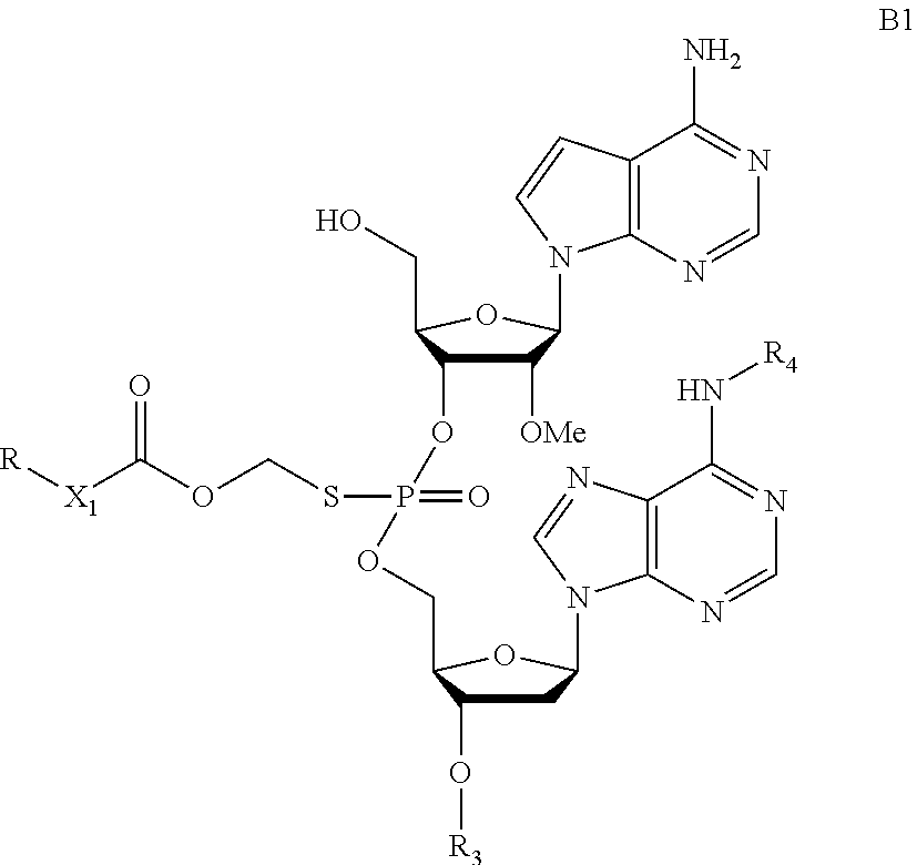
C1([OMe])C(OP(SCOC([X1][R])=O)(=O)OCC2C(O[R3])CC(N3C4=C(N=C3)C(N[R4])=NC=N4)O2)C(CO)OC1N1C2=C(C=C1)C(N)=NC=N2
